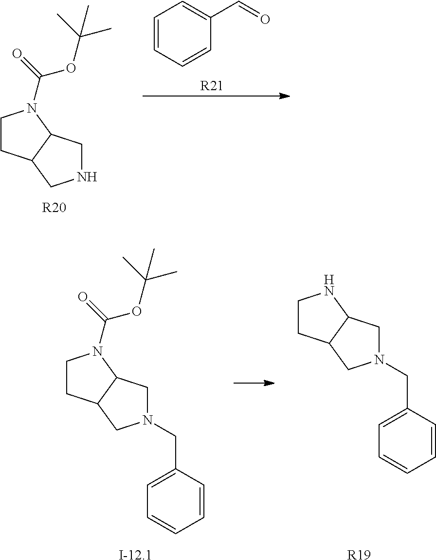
C1CC2C(N1C(=O)OC(C)(C)C)CNC2.C1=CC=CC(C=O)=C1.[R21].[R20].C1CC2C(N1C(=O)OC(C)(C)C)CN(CC1=CC=CC=C1)C2.[I-12.1].C1CC2C(N1)CN(CC1=CC=CC=C1)C2.[R19]
